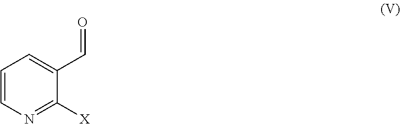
C1=CN=C([X])C(C=O)=C1
